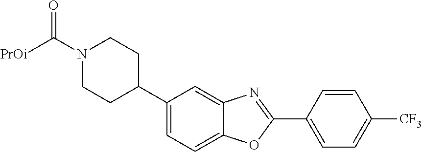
N1(C([PrOi])=O)CCC(C2=CC=C3C(=C2)N=C(C2=CC=C([CF3])C=C2)O3)CC1
